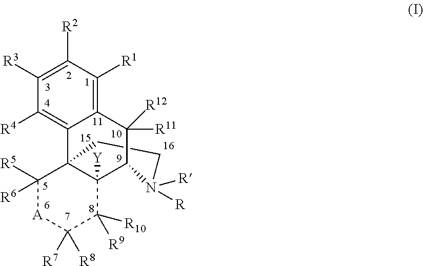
C1CC23C4=C([R4])C([R3])=C([R2])C([R1])=C4C([R11])([R12])C(C2([Y])C([R9])([R10])C([R7])([R8])[A]C3([R5])[R6])N1([R])[R]
